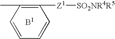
C1([Z1][SO2NR4R5])=C(C)C=CC=C1
